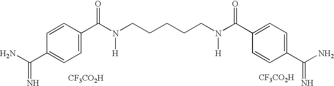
C1=CC(C(N(CCCCCN(C(C2=CC=C(C(N)=N)C=C2)=O)[H])[H])=O)=CC=C1C(N)=N.[CF3CO2H].[CF3CO2H]
